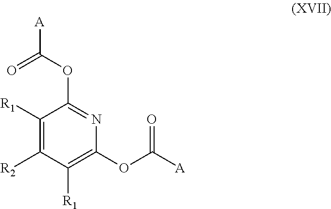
C1([R1])=C([R2])C([R1])=C(OC([A])=O)N=C1OC(=O)[A]
